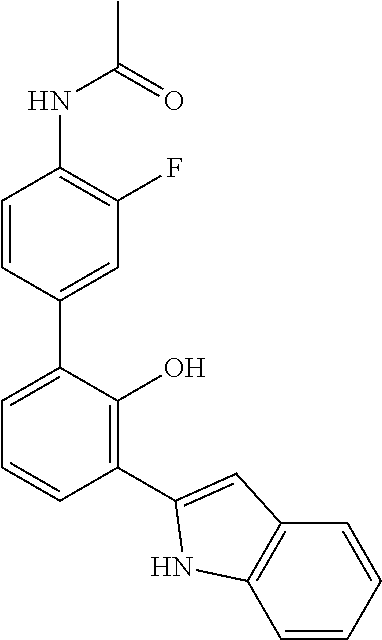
C1=CC(C2=CC=CC(C3=CC4=C(N3)C=CC=C4)=C2O)=CC(F)=C1NC(C)=O
